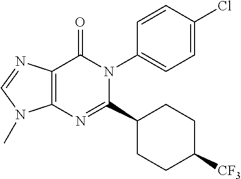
C12=C(N=C(C3CCC([CF3])CC3)N(C3=CC=C(Cl)C=C3)C1=O)N(C)C=N2
